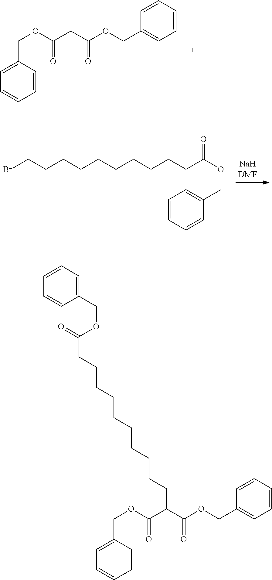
C1=C(COC(CC(OCC2=CC=CC=C2)=O)=O)C=CC=C1.BrCCCCCCCCCCC(OCC1=CC=CC=C1)=O.C1=CC=C(COC(CCCCCCCCCCC(C(OCC2=CC=CC=C2)=O)C(OCC2=CC=CC=C2)=O)=O)C=C1
